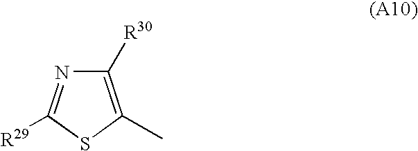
C1([R30])=C(C)SC([R29])=N1
